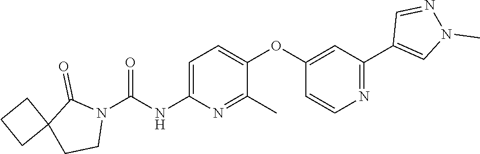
C1=C(NC(N2C(=O)C3(CC2)CCC3)=O)N=C(C)C(OC2=CC(C3=CN(C)N=C3)=NC=C2)=C1
